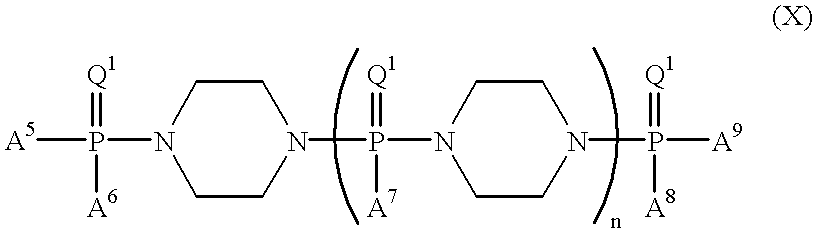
[A5]P(=[Q1])(N1CCN(P(=[Q1])([A7])N2CCN(P(=[Q1])([A8])[A9])CC2)CC1)[A6]
